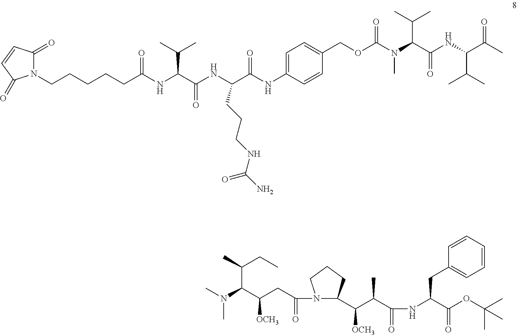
N1(CCCCCC(NC(C(NC(C(NC2=CC=C(COC(N(C(C(NC(C(C)C)C(=O)C)=O)C(C)C)C)=O)C=C2)=O)CCCNC(N)=O)=O)C(C)C)=O)C(=O)C=CC1=O.C(C(CC)C)(C([OCH3])CC(N1C(C(C(C(NC(CC2=CC=CC=C2)C(=O)OC(C)(C)C)=O)C)[OCH3])CCC1)=O)N(C)C
